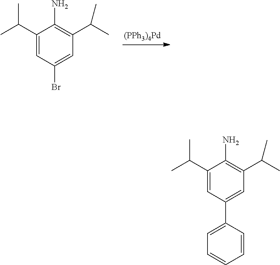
C1(C(C)C)=CC(Br)=CC(C(C)C)=C1N.[(PPh3)4Pd].C1(C(C)C)=CC(C2=CC=CC=C2)=CC(C(C)C)=C1N
